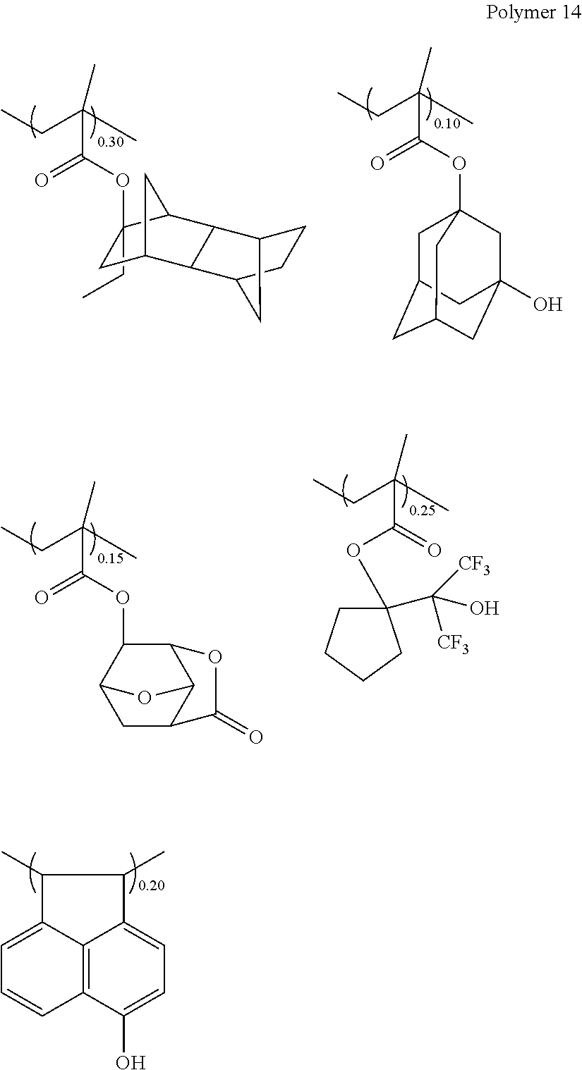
C1(CC)(OC(C(CC)(C)C)=O)CC2CC1C1C3CCC(C21)C3.CCC(C)(C)C(OC12CC3CC(CC(O)(C1)C3)C2)=O.CCC(C)(C)C(OC1C2CC3C(C1OC3=O)O2)=O.CCC(C)(C)C(=O)OC1(C([CF3])([CF3])O)CCCC1.C1(C)C2=CC=CC3=C2C(=CC=C3O)C1C
